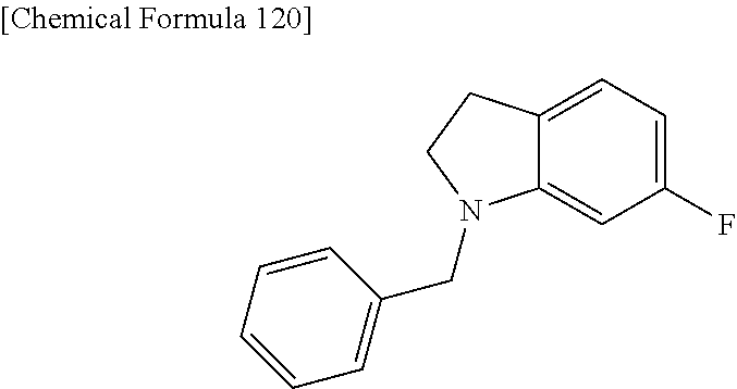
C12=CC(F)=CC=C1CCN2CC1=CC=CC=C1
